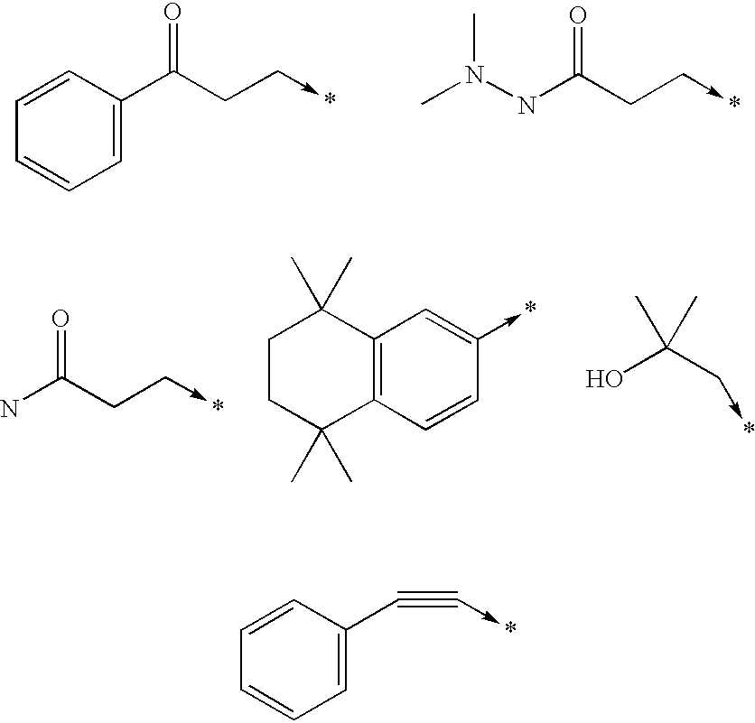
C1=CC(C(CC->*)=O)=CC=C1.CN(NC(CC->*)=O)C.NC(CC->*)=O.OC(C->*)(C)C.C12=C(C=CC(->*)=C1)C(C)(C)CCC2(C)C.C1=CC(C#C->*)=CC=C1
